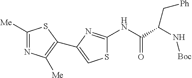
C1([Me])=NC([Me])=C(C2=CSC(NC(C(N[Boc])C[Ph])=O)=N2)S1
